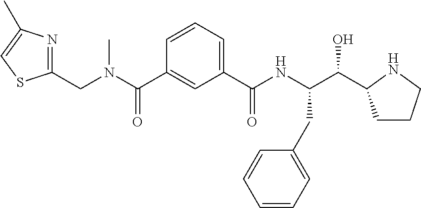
C1=CC=C(C(NC(C(O)C2CCCN2)CC2=CC=CC=C2)=O)C=C1C(=O)N(C)CC1=NC(C)=CS1
